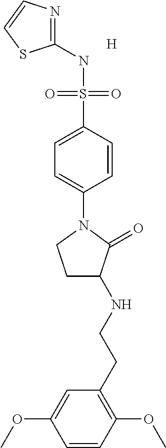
C1(NS(C2=CC=C(N3CCC(NCCC4=C(OC)C=CC(OC)=C4)C3=O)C=C2)(=O)=O)=NC=CS1.[H]
